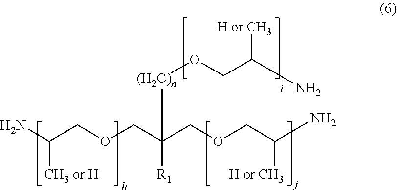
NC(COCC(COCC(N)[H or CH3])([R1])[(H2C)n]OCC(N)[H or CH3])[CH3 or H]
